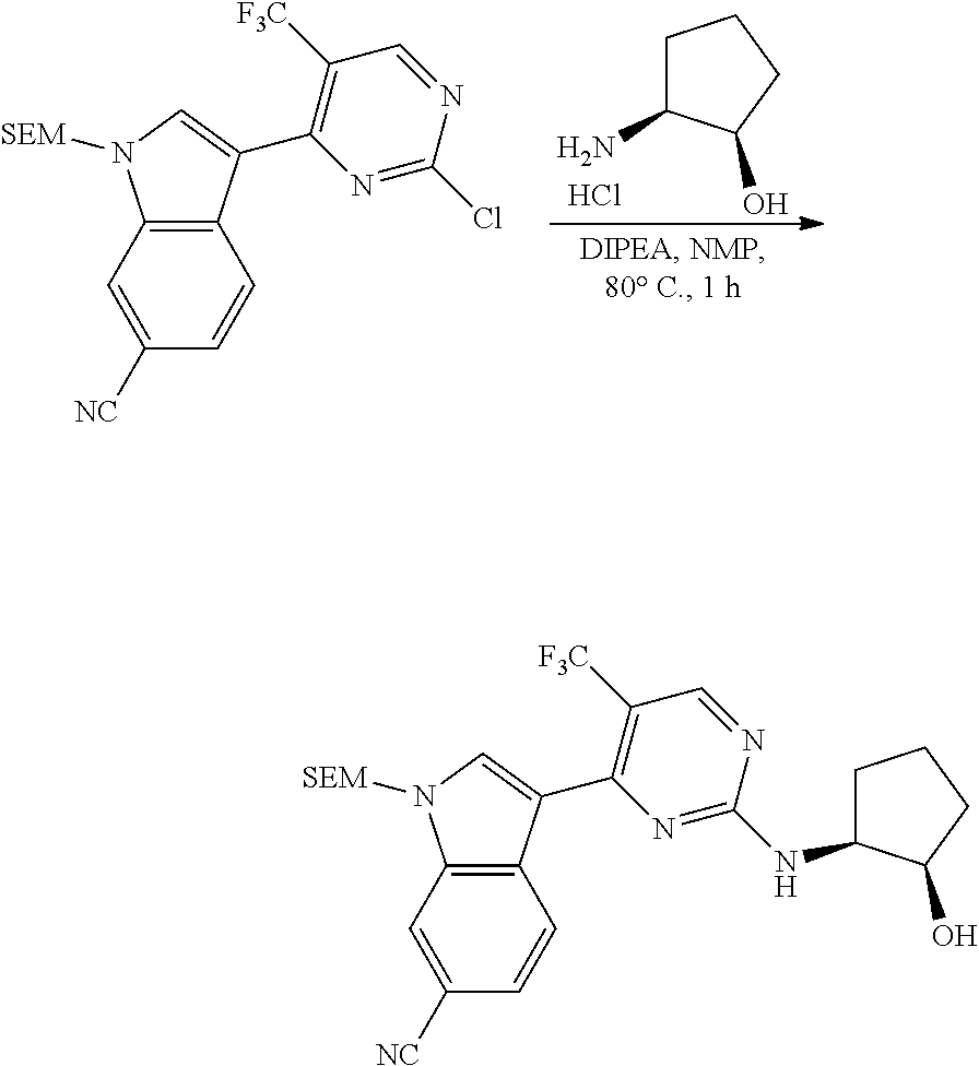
C1=C([NC])C=CC2=C1N([SEM])C=C2C1=C([F3C])C=NC(Cl)=N1.C1C(N)C(O)CC1.Cl.C1=C([NC])C=CC2=C1N([SEM])C=C2C1=C([F3C])C=NC(NC2CCCC2O)=N1
